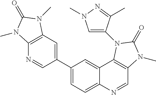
C12=C(C=C(C3=CC=C4C(=C3)C3=C(C=N4)N(C)C(=O)N3C3=CN(C)N=C3C)C=N1)N(C)C(=O)N2C
